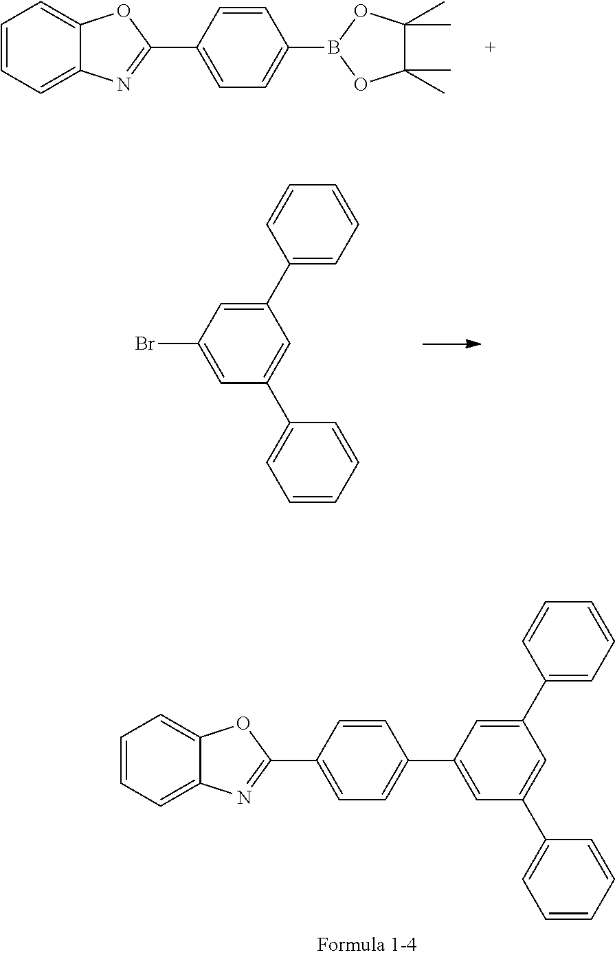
C1=CC=C2C(=C1)OC(C1=CC=C(B3OC(C)(C)C(C)(C)O3)C=C1)=N2.C1(C2=CC=CC=C2)=CC(Br)=CC(C2=CC=CC=C2)=C1.C1=CC=C2C(=C1)OC(C1=CC=C(C3=CC(C4=CC=CC=C4)=CC(C4=CC=CC=C4)=C3)C=C1)=N2
